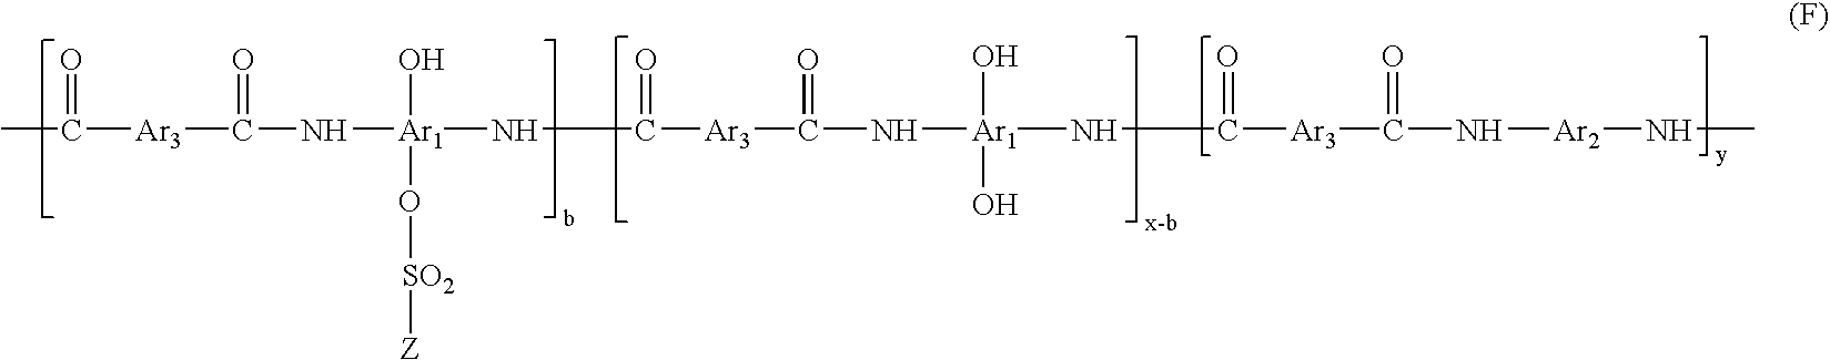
CC([Ar3]C(=O)N[Ar1](NC([Ar3]C(=O)N[Ar1](NC([Ar3]C(=O)N[Ar2]NC)=O)(O)O)=O)(O)O[SO2][Z])=O
